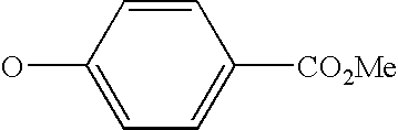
OC1=CC=C([CO2Me])C=C1
